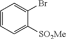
C1=CC=C([SO2Me])C(Br)=C1
